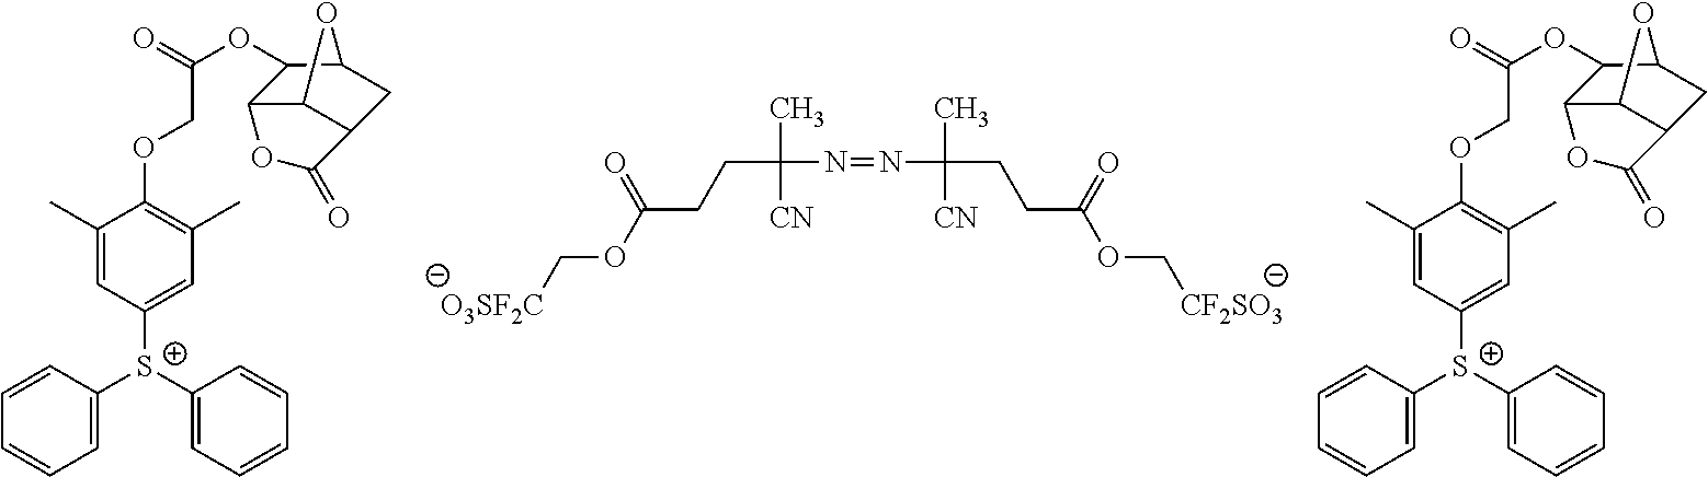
[O3SF2C]COC(CCC(N=NC(C)(CCC(OC[CF2SO3])=O)[CN])(C)[CN])=O.C1=C([S+](C2=CC=CC=C2)C2=CC(C)=C(OCC(OC3C4C5C(CC3O5)C(=O)O4)=O)C(C)=C2)C=CC=C1.C1=C([S+](C2=CC=CC=C2)C2=CC(C)=C(OCC(OC3C4C5C(CC3O5)C(=O)O4)=O)C(C)=C2)C=CC=C1
